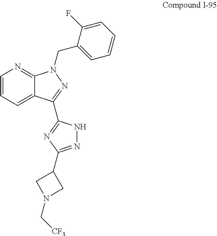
C1=CC=C2C(=N1)N(CC1=CC=CC=C1F)N=C2C1=NC(C2CN(C[CF3])C2)=NN1
